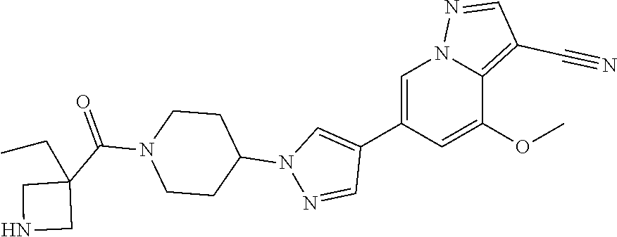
C1(C2=CN(C3CCN(C(C4(CC)CNC4)=O)CC3)N=C2)=CN2C(=C(C#N)C=N2)C(OC)=C1
